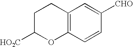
C12=C(C=CC([CHO])=C1)OC([HO2C])CC2
